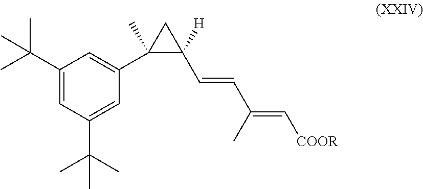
C1(C(C)(C)C)=CC(C(C)(C)C)=CC(C2(C)C(C=CC(=C[COOR])C)([H])C2)=C1
